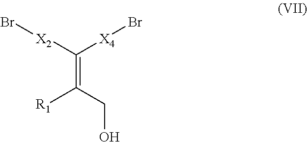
C(=C([X2]Br)[X4]Br)(CO)[R1]
